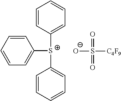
C1=CC([S+](C2=CC=CC=C2)C2=CC=CC=C2)=CC=C1.[O-]S([C4F9])(=O)=O
